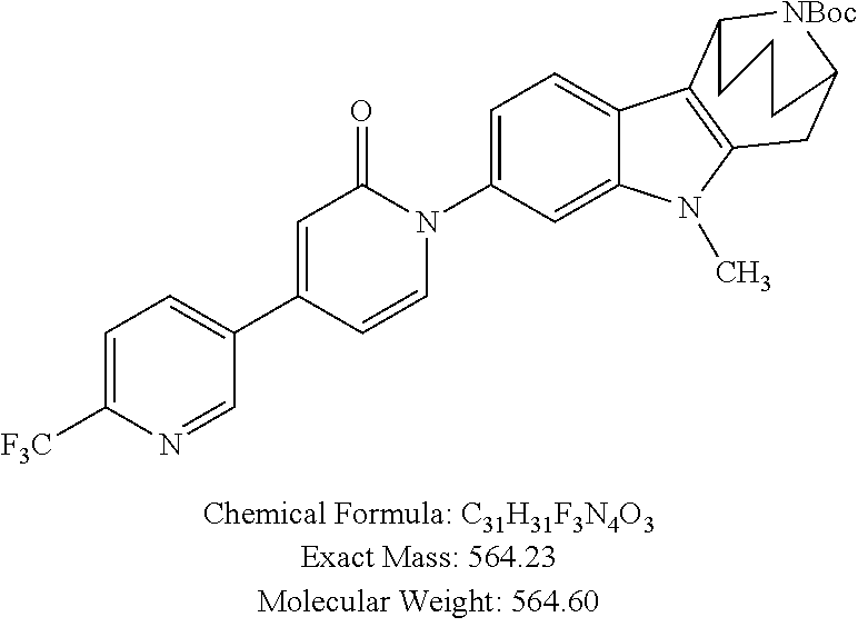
C1=C([F3C])N=CC(C2=CC(=O)N(C3=CC=C4C(=C3)N(C)C3=C4C4[NBoc]C(C3)CCC4)C=C2)=C1
